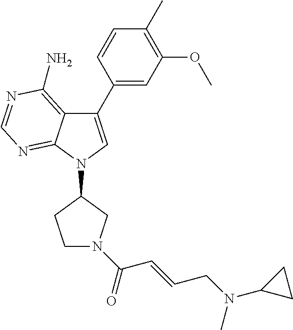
C1(C2=CC(OC)=C(C)C=C2)=CN(C2CN(C(=O)C=CCN(C3CC3)C)CC2)C2=NC=NC(N)=C12
